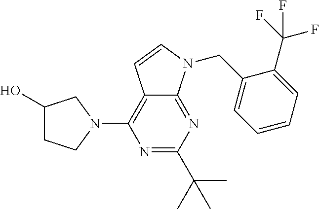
N1=C(C(C)(C)C)N=C2C(=C1N1CC(O)CC1)C=CN2CC1=CC=CC=C1C(F)(F)F
